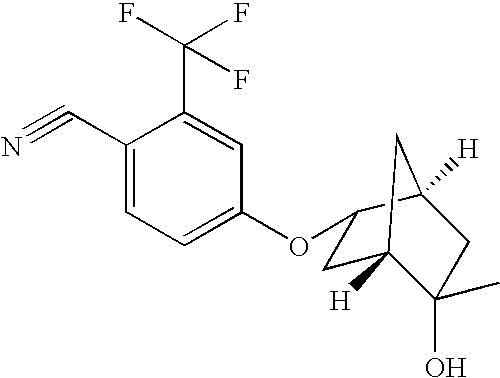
C1(C#N)=CC=C(OC2CC3([H])CC2([H])CC3(O)C)C=C1C(F)(F)F
